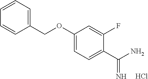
C1=CC=C(COC2=CC=C(C(N)=N)C(F)=C2)C=C1.Cl
